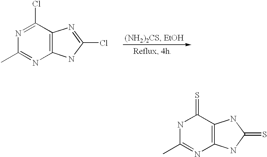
C1(C)=NC2=C(C(=S)N1)NC(=S)N2.C1(C)=NC2=C(C(Cl)=N1)N=C(Cl)N2
